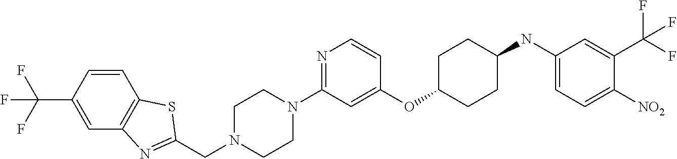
C1=CC(C(F)(F)F)=CC2=C1SC(CN1CCN(C3=NC=CC(OC4CCC(NC5=CC=C([NO2])C(C(F)(F)F)=C5)CC4)=C3)CC1)=N2
